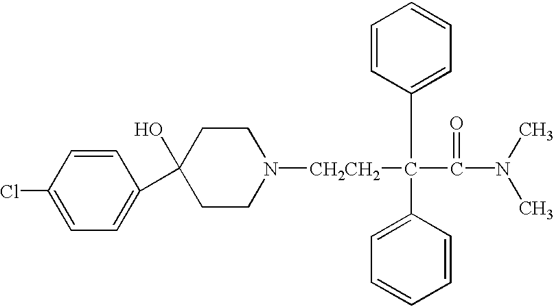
C1=CC(Cl)=CC=C1C1(O)CCN([CH2CH2]C(C(N(C)C)=O)(C2=CC=CC=C2)C2=CC=CC=C2)CC1
